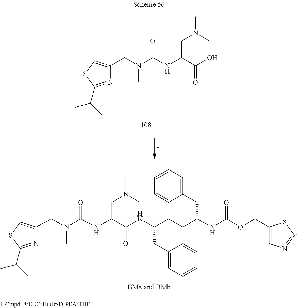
C(N(C(NC(C(O)=O)CN(C)C)=O)C)C1=CSC(C(C)C)=N1.I.C(N(C(NC(C(NC(CCC(NC(OCC1=CN=CS1)=O)CC1=CC=CC=C1)CC1=CC=CC=C1)=O)CN(C)C)=O)C)C1=CSC(C(C)C)=N1
